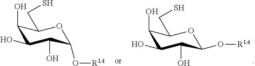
C1(O)C(O)C(O)C(O[R1A])OC1CS.C1(O)C(O)C(O)C(O[R1A])OC1CS
